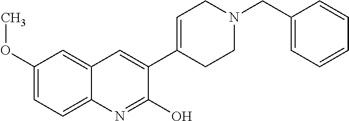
C1(OC)=CC=C2C(=C1)C=C(C1=CCN(CC3=CC=CC=C3)CC1)C(O)=N2
